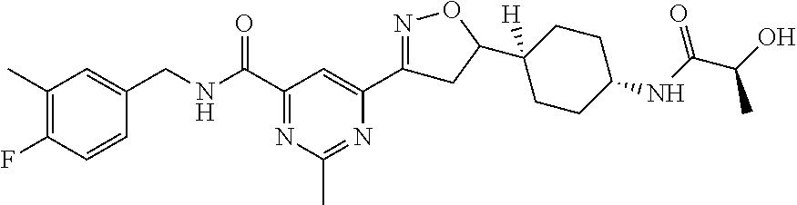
C1(C)=C(F)C=CC(CNC(C2=NC(C)=NC(C3=NOC(C4([H])CCC(NC(=O)C(C)O)CC4)C3)=C2)=O)=C1
